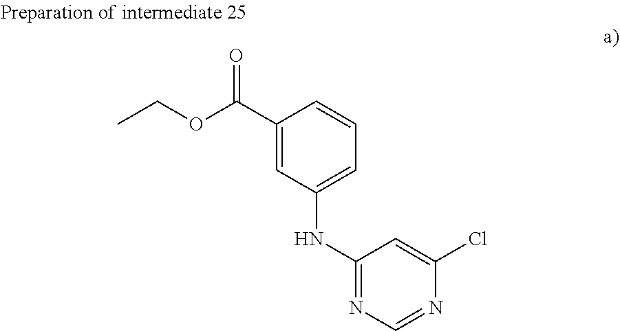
C1(NC2=CC=CC(C(OCC)=O)=C2)=NC=NC(Cl)=C1
